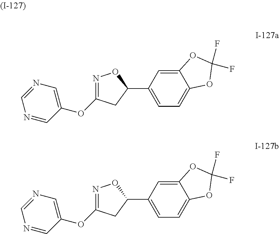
N1=C(OC2=CN=CN=C2)CC(C2=CC=C3C(=C2)OC(F)(F)O3)O1.N1=C(OC2=CN=CN=C2)CC(C2=CC=C3C(=C2)OC(F)(F)O3)O1
